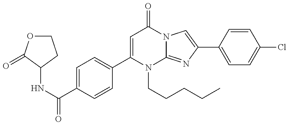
N(C(=O)C1=CC=C(C2=CC(=O)N3C(=NC(C4=CC=C(Cl)C=C4)=C3)N2CCCCC)C=C1)C1C(=O)OCC1
